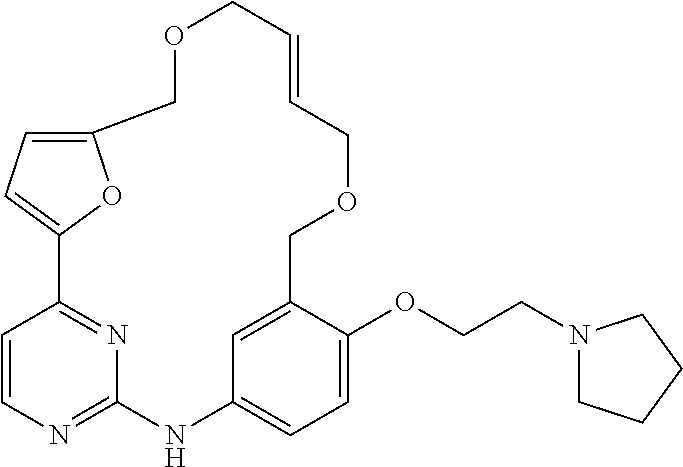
C12=CC=C(COCC=CCOCC3=CC(=CC=C3OCCN3CCCC3)NC3=NC=CC1=N3)O2
